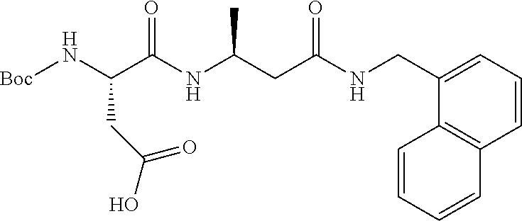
C1=CC=C(CNC(CC(NC(C(N[Boc])CC(O)=O)=O)C)=O)C2=C1C=CC=C2
